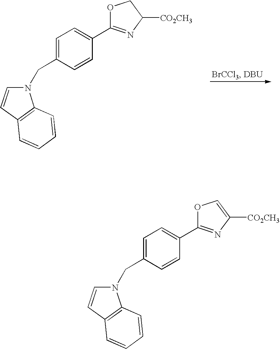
N1(CC2=CC=C(C3=NC([CO2CH3])CO3)C=C2)C=CC2=C1C=CC=C2.N1(CC2=CC=C(C3=NC([CO2CH3])=CO3)C=C2)C=CC2=C1C=CC=C2
